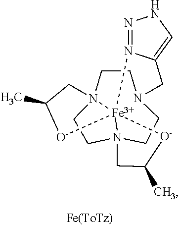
C1CN23CCN45CCN1CC1=CNN=N1[Fe]24([O-]C(C)C3)[O-]C(C)C5
